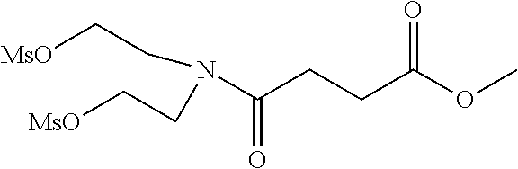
[MsO]CCN(C(CCC(OC)=O)=O)CC[MsO]
